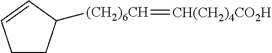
C1CC([(CH2)6CH]=[CH(CH2)4CO2H])C=C1
